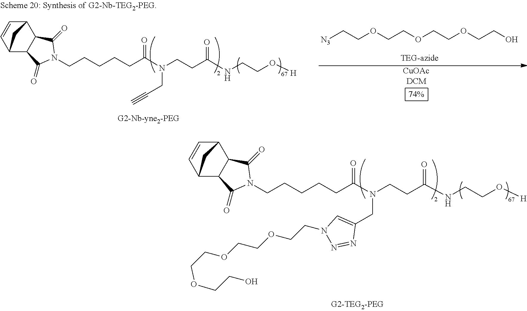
[CuOAcDCM].[N3]CCOCCOCCOCCO.C12C=CC(C3C1C(=O)N(CCCCCC(N(CCC(=O)NCCO[H])CC#C)=O)C3=O)C2.C12C=CC(C3C1C(=O)N(CCCCCC(N(CCC(=O)NCCO[H])CC1=CN(CCOCCOCCOCCO)N=N1)=O)C3=O)C2
